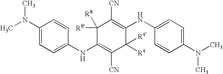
C1(N(C)C)=CC=C(NC2=C([CN])C([R4])([R4])C(NC3=CC=C(N(C)C)C=C3)=C([CN])C2([R8])[R8])C=C1
